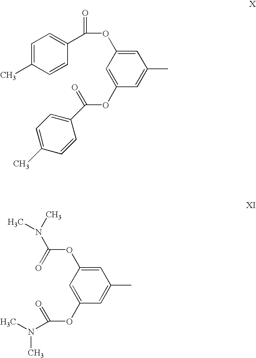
C1=C(C)C=CC(C(=O)OC2=CC(C)=CC(OC(C3=CC=C(C)C=C3)=O)=C2)=C1.C(OC1=CC(C)=CC(OC(=O)N(C)C)=C1)(N(C)C)=O
